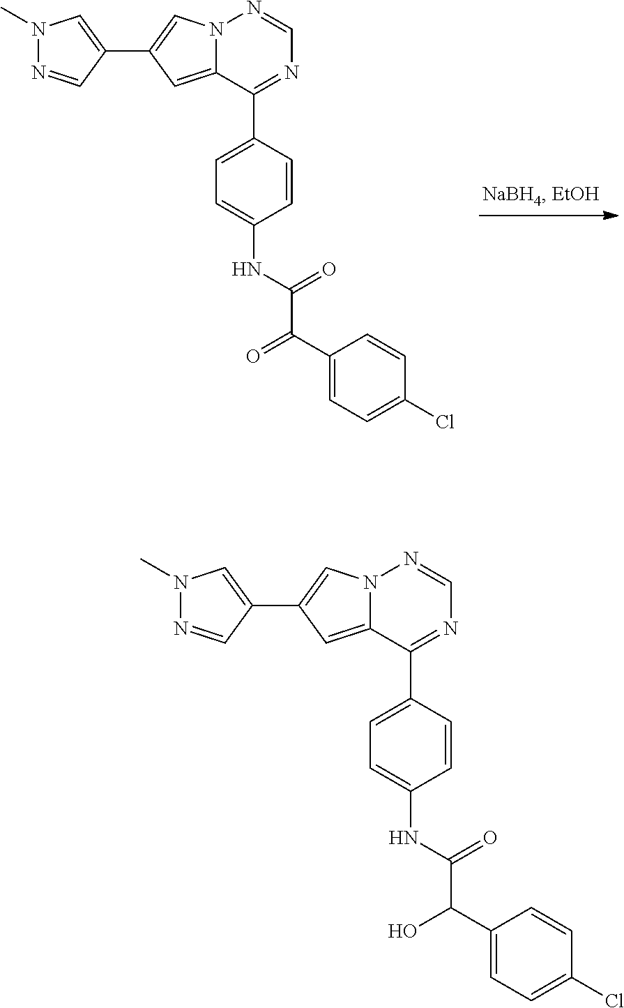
N12C(=CC(C3=CN(C)N=C3)=C1)C(C1=CC=C(NC(C(C3=CC=C(Cl)C=C3)=O)=O)C=C1)=NC=N2.N12C(=CC(C3=CN(C)N=C3)=C1)C(C1=CC=C(NC(C(C3=CC=C(Cl)C=C3)O)=O)C=C1)=NC=N2
